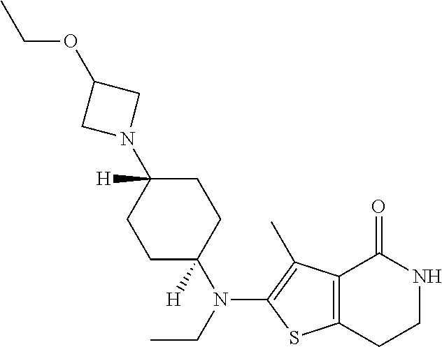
N1(C2([H])CCC(N(CC)C3=C(C)C4=C(S3)CCNC4=O)([H])CC2)CC(OCC)C1
